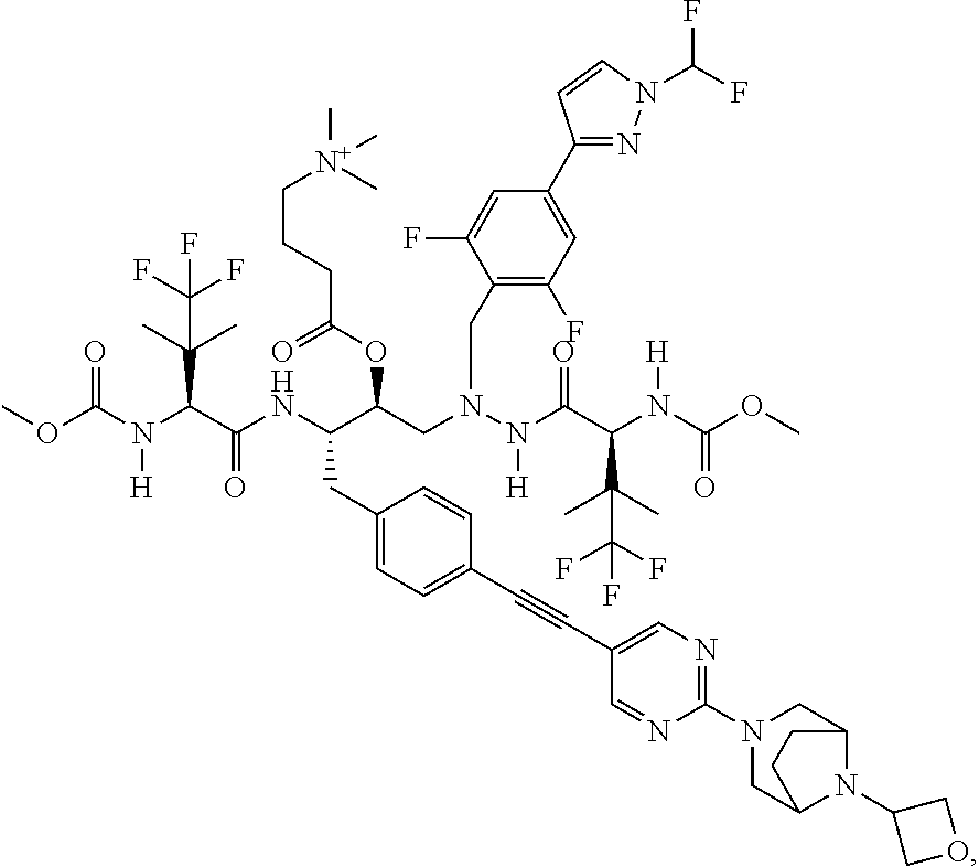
O(C(N(C(C(NC(C(CN(N(C(C(N(C(OC)=O)[H])C(C)(C)C(F)(F)F)=O)[H])CC1=C(F)C=C(C2=NN(C(F)F)C=C2)C=C1F)OC(CCC[N+](C)(C)C)=O)CC1=CC=C(C#CC2=CN=C(N3CC4N(C5COC5)C(C3)CC4)N=C2)C=C1)=O)C(C)(C)C(F)(F)F)[H])=O)C
